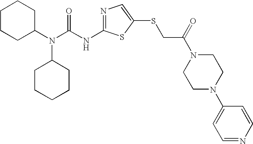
N1=C(NC(N(C2CCCCC2)C2CCCCC2)=O)SC(SCC(N2CCN(C3=CC=NC=C3)CC2)=O)=C1
